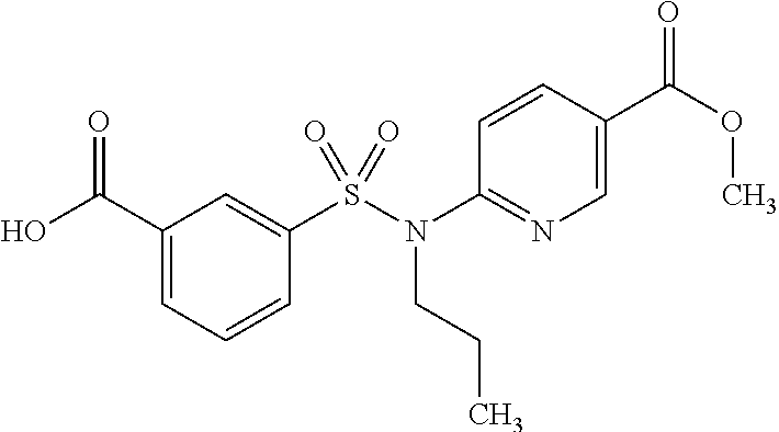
C1(C(O)=O)=CC=CC(S(N(C2=NC=C(C(OC)=O)C=C2)CCC)(=O)=O)=C1
